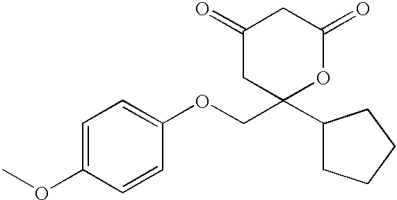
C1(=O)CC(C2CCCC2)(COC2=CC=C(OC)C=C2)OC(=O)C1
